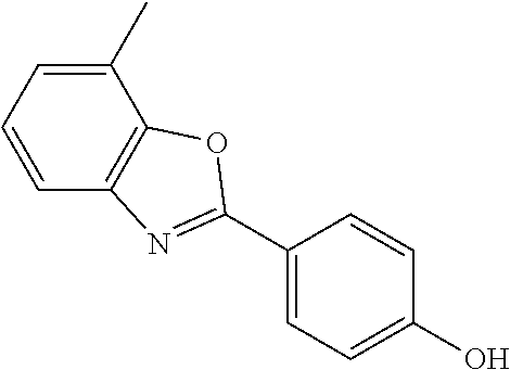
C1(C)=CC=CC2=C1OC(C1=CC=C(O)C=C1)=N2
